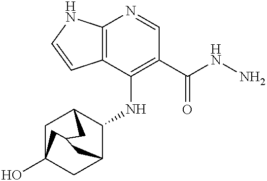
C12=C(C(NC3C4CC5(O)CC3CC(C5)C4)=C(C(NN)=O)C=N1)C=CN2
